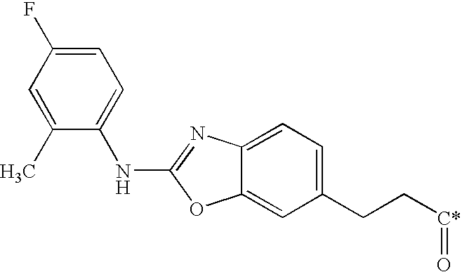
C1(C)=CC(F)=CC=C1NC1=NC2=CC=C(CC[C*]=O)C=C2O1
